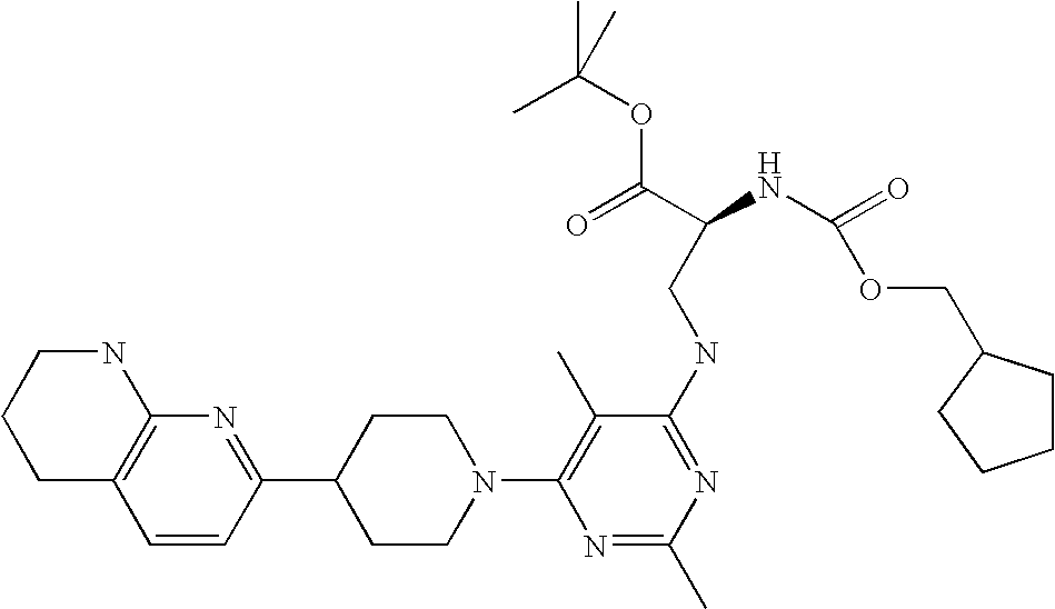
C1=CC(C2CCN(C3=C(C)C(NCC(NC(=O)OCC4CCCC4)C(=O)OC(C)(C)C)=NC(C)=N3)CC2)=NC2=C1CCCN2
